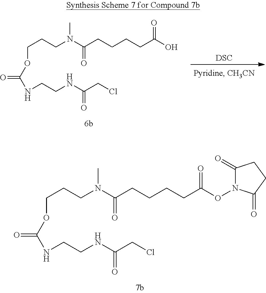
[DSC].C(CCN(C(CCCCC(O)=O)=O)C)OC(NCCNC(CCl)=O)=O.C(CCN(C(CCCCC(ON1C(=O)CCC1=O)=O)=O)C)OC(NCCNC(CCl)=O)=O
